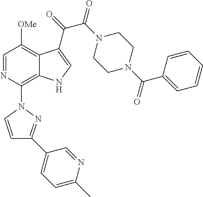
C1=NC(N2C=CC(C3=CC=C(C)N=C3)=N2)=C2C(=C1[OMe])C(C(=O)C(N1CCN(C(C3=CC=CC=C3)=O)CC1)=O)=CN2
